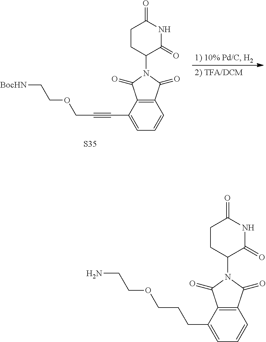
C1=CC=C(C#CCOCC[BocHN])C2=C1C(=O)N(C1CCC(=O)NC1=O)C2=O.[S35].C1=CC=C(CCCOCCN)C2=C1C(=O)N(C1CCC(=O)NC1=O)C2=O
